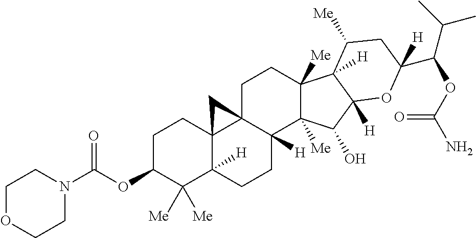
C1C23C4(C([H])(CCC2([H])C2([Me])C([Me])(C1)C1([H])C([Me])CC(C(C(C)C)OC(N)=O)([H])OC1([H])C2O)C([Me])([Me])C(OC(=O)N1CCOCC1)CC4)C3
